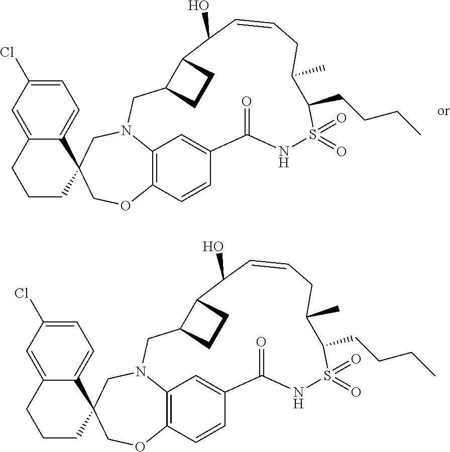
C12=C3C=CC(=C1)C(=O)NS(=O)(=O)C(CCCC)C(C)CC=CC(O)C1C(CN2CC2(CO3)C3=CC=C(Cl)C=C3CCC2)CC1.C12=C3C=CC(=C1)C(=O)NS(=O)(=O)C(CCCC)C(C)CC=CC(O)C1C(CN2CC2(CO3)C3=CC=C(Cl)C=C3CCC2)CC1
